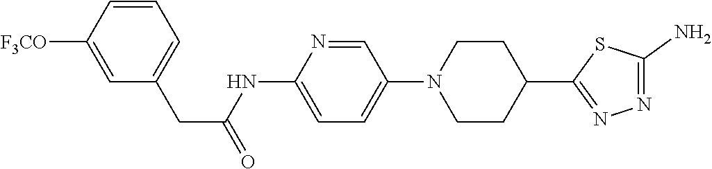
C1=C(NC(CC2=CC=CC([F3CO])=C2)=O)N=CC(N2CCC(C3=NN=C(N)S3)CC2)=C1
